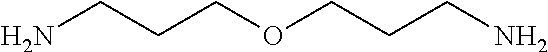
NCCCOCCCN
